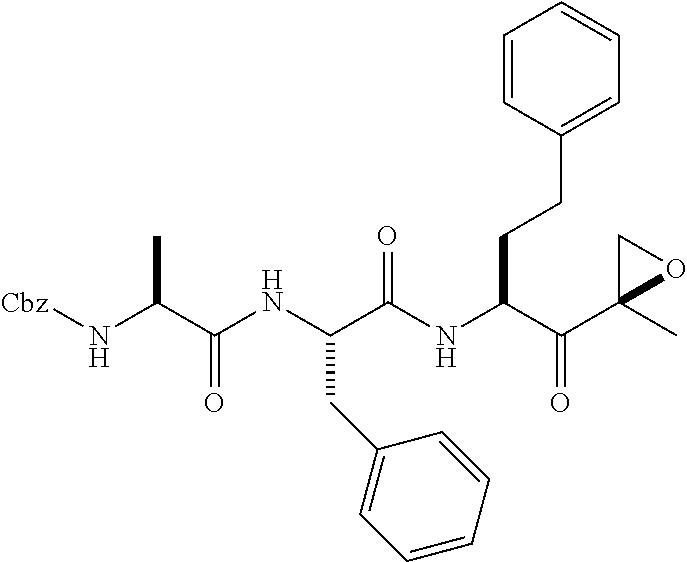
[Cbz]NC(C(NC(C(NC(C(C1(C)OC1)=O)CCC1=CC=CC=C1)=O)CC1=CC=CC=C1)=O)C
